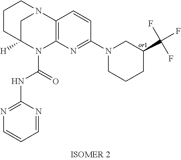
C1CC2([H])CN(C1)C1=C(N2C(=O)NC2=NC=CC=N2)N=C(N2CCCC(C(F)(F)F)C2)C=C1
